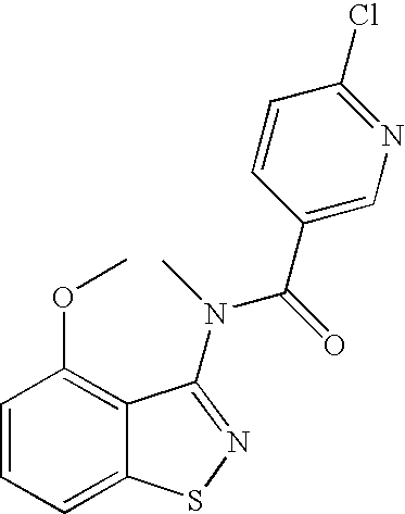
C1=CC=C2C(=C1OC)C(N(C(=O)C1=CN=C(Cl)C=C1)C)=NS2
